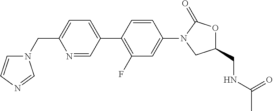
C1=NC(CN2C=CN=C2)=CC=C1C1=C(F)C=C(N2CC(CNC(C)=O)OC2=O)C=C1
